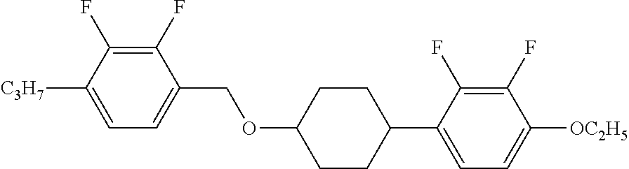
C1(F)=C(F)C([C3H7])=CC=C1COC1CCC(C2=CC=C([OC2H5])C(F)=C2F)CC1
